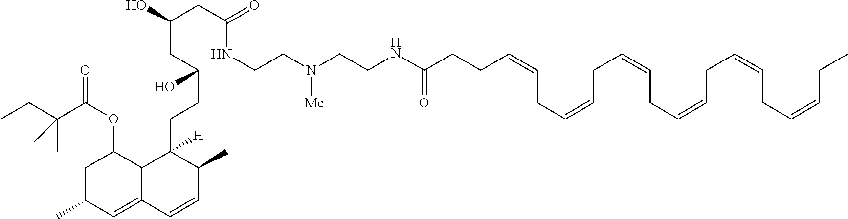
C(C)C(C(OC1CC(C)C=C2C1C([H])(CCC(CC(O)CC(=O)NCCN(CCNC(CCC=CCC=CCC=CCC=CCC=CCC=CCC)=O)[Me])O)C(C)C=C2)=O)(C)C
